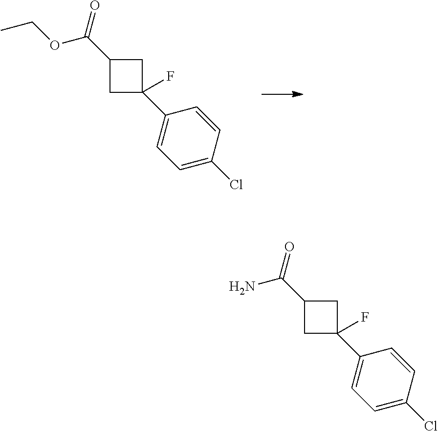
C1C(C2=CC=C(Cl)C=C2)(F)CC1C(=O)OCC.C1C(C2=CC=C(Cl)C=C2)(F)CC1C(=O)N
